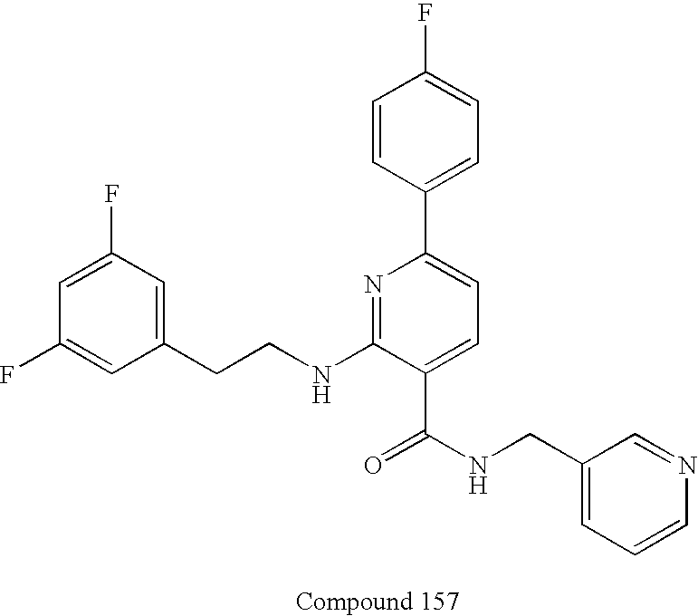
C1(CCNC2=NC(C3=CC=C(F)C=C3)=CC=C2C(=O)NCC2=CC=CN=C2)=CC(F)=CC(F)=C1
